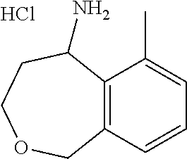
Cl.C12=C(C(C)=CC=C1)C(N)CCOC2
